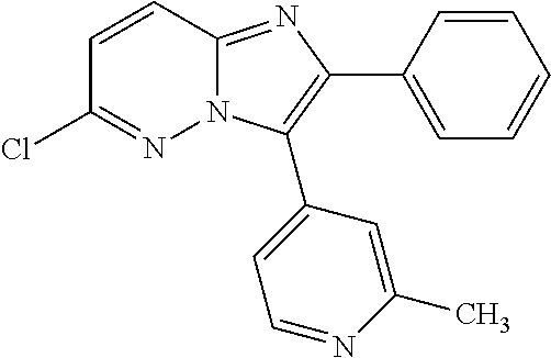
ClC1=NN2C(=NC(C3=CC=CC=C3)=C2C2=CC=NC(C)=C2)C=C1
